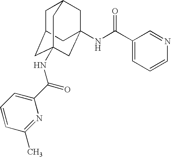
C1C2CC3(NC(C4=CC=CC(C)=N4)=O)CC(NC(C4=CC=CN=C4)=O)(CC1C3)C2
